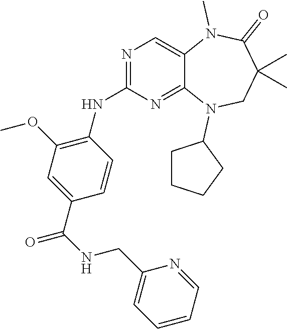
C1=CC(C(NCC2=CC=CC=N2)=O)=CC(OC)=C1NC1=NC=C2C(=N1)N(C1CCCC1)CC(C)(C)C(=O)N2C
